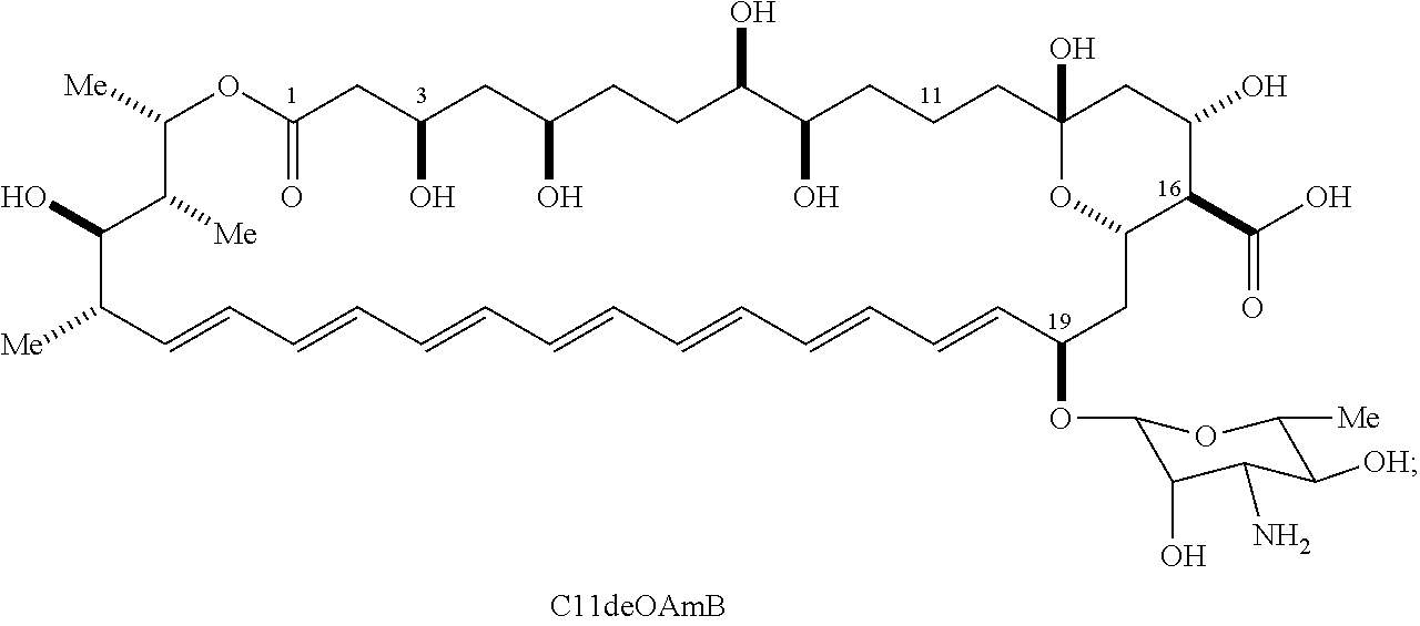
C1([Me])C([Me])C(O)C([Me])C=CC=CC=CC=CC=CC=CC=CC(OC2C(O)C(N)C([OH])C([Me])O2)CC2OC(O)(CCCC(O)C(O)CCC(O)CC(O)CC(=O)O1)CC(O)C2C(O)=O
